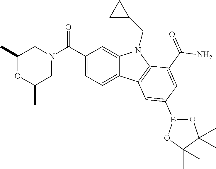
C1(C)OC(C)CN(C(C2=CC=C3C(=C2)N(CC2CC2)C2=C3C=C(B3OC(C)(C)C(C)(C)O3)C=C2C(N)=O)=O)C1
